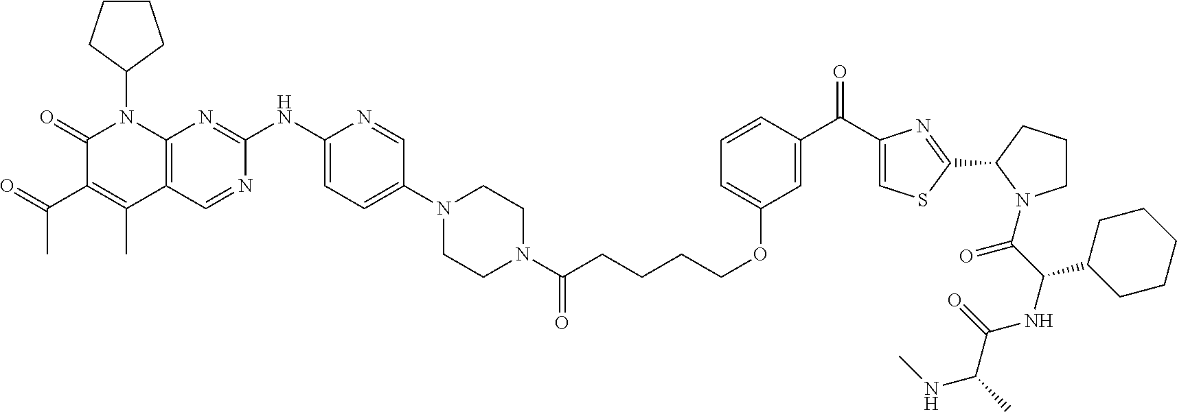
C1(=O)C(C(C)=O)=C(C)C2=C(N1C1CCCC1)N=C(NC1=CC=C(N3CCN(C(CCCCOC4=CC=CC(C(C5=CSC(C6N(C(=O)C(NC(=O)C(NC)C)C7CCCCC7)CCC6)=N5)=O)=C4)=O)CC3)C=N1)N=C2
